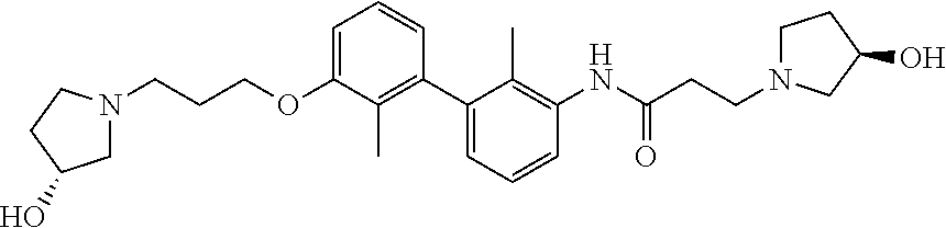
C1(C2=C(C)C(OCCCN3CC(O)CC3)=CC=C2)=CC=CC(NC(CCN2CC(O)CC2)=O)=C1C
